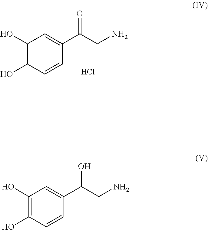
C1(O)=C(O)C=CC(C(CN)O)=C1.C1(O)=C(O)C=CC(C(CN)=O)=C1.Cl
